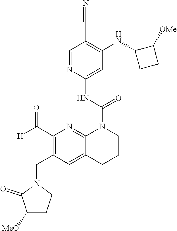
C1(C#N)=C(NC2C([OMe])CC2)C=C(NC(=O)N2C3=NC(C([H])=O)=C(CN4C(=O)C([MeO])CC4)C=C3CCC2)N=C1
